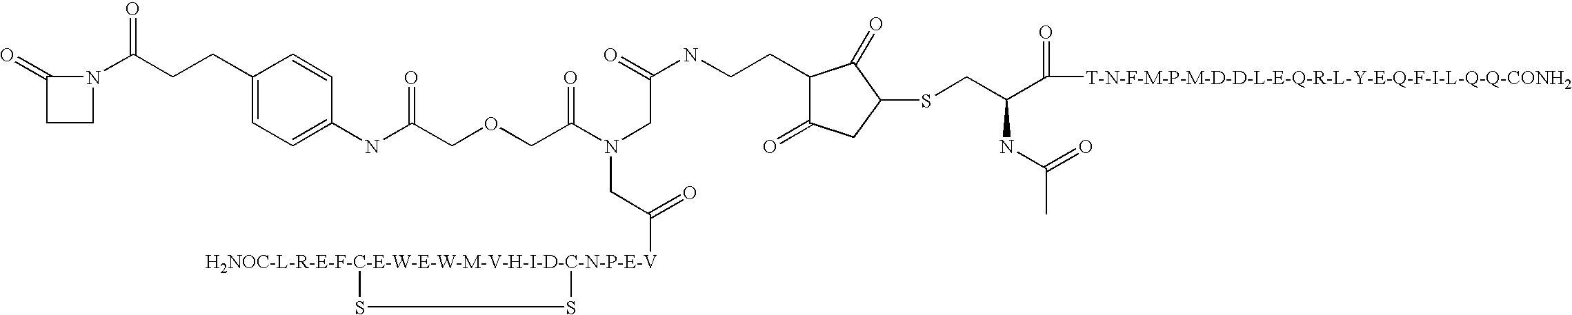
[H2NOC-L-R-E-F-C-E-W-E-W-M-V-H-I-D-C-N-P-E-V]1(C(CN(C(COCC(NC2=CC=C(CCC(N3C(=O)CC3)=O)C=C2)=O)=O)CC(NCCC2C(=O)CC(SCC(C([T-N-F-M-P-M-D-D-L-E-Q-R-L-Y-E-Q-F-I-L-Q-Q-CONH2])=O)NC(C)=O)C2=O)=O)=O)SS1
